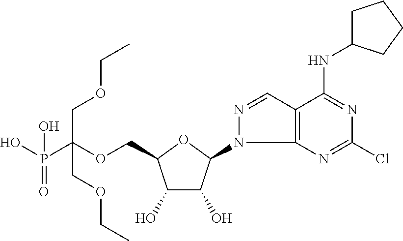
C(OCC1C(O)C(O)C(N2C3=C(C=N2)C(NC2CCCC2)=NC(Cl)=N3)O1)(P(O)(=O)O)(COCC)COCC
